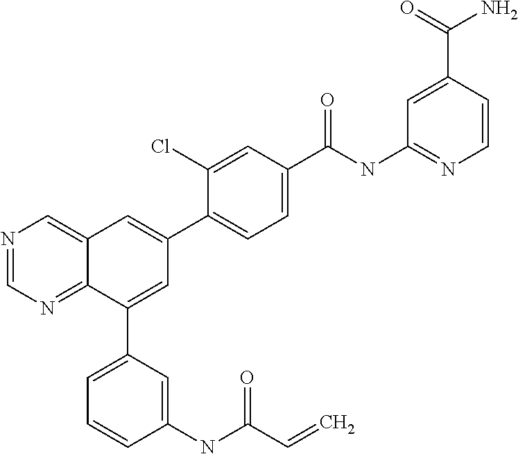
C1(C(NC2=NC=CC(C(=O)N)=C2)=O)=CC=C(C2=CC3=CN=CN=C3C(C3=CC=CC(NC(C=C)=O)=C3)=C2)C(Cl)=C1
